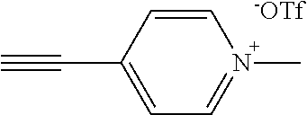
C#CC1=CC=N(C)C=C1.[-OTf]
